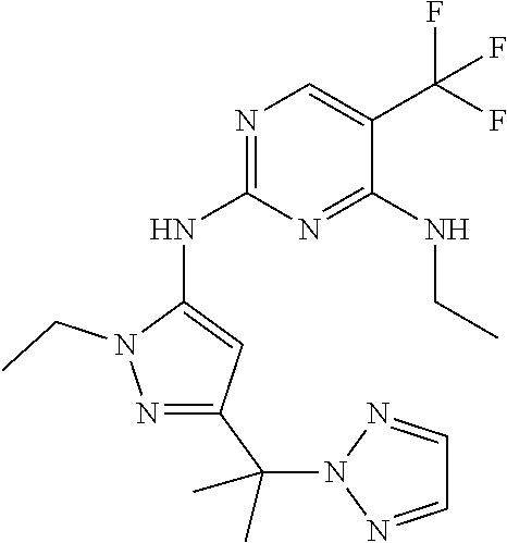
C(N1N=C(C(C)(C)N2N=CC=N2)C=C1NC1=NC=C(C(F)(F)F)C(NCC)=N1)C
